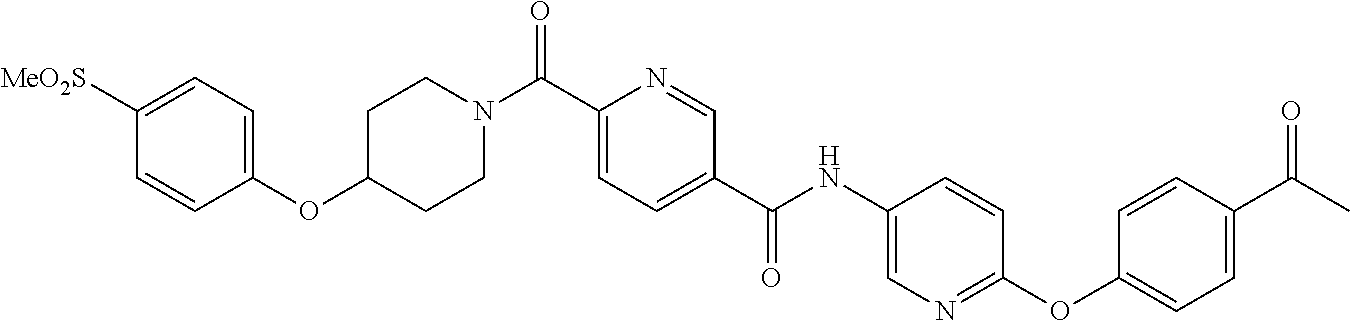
C1([MeO2S])=CC=C(OC2CCN(C(C3=CC=C(C(NC4=CN=C(OC5=CC=C(C(=O)C)C=C5)C=C4)=O)C=N3)=O)CC2)C=C1
